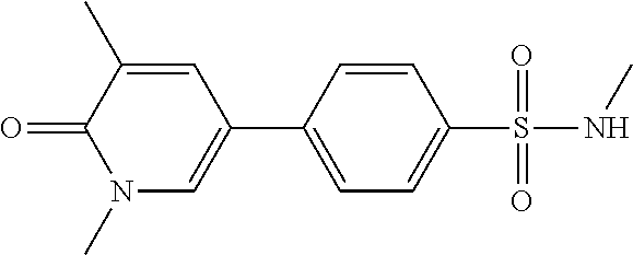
O=C1C(C)=CC(C2=CC=C(S(=O)(=O)NC)C=C2)=CN1C
